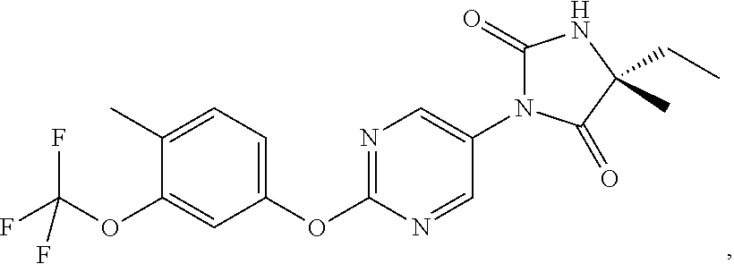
C1(C)=CC=C(OC2=NC=C(N3C(=O)NC(C)(CC)C3=O)C=N2)C=C1OC(F)(F)F
